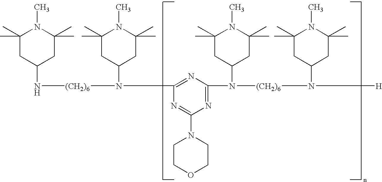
C1(C)(C)CC(N[(CH2)6]N(C2=NC(N([(CH2)6]N([H])C3CC(C)(C)N(C)C(C)(C)C3)C3CC(C)(C)N(C)C(C)(C)C3)=NC(N3CCOCC3)=N2)C2CC(C)(C)N(C)C(C)(C)C2)CC(C)(C)N1C
